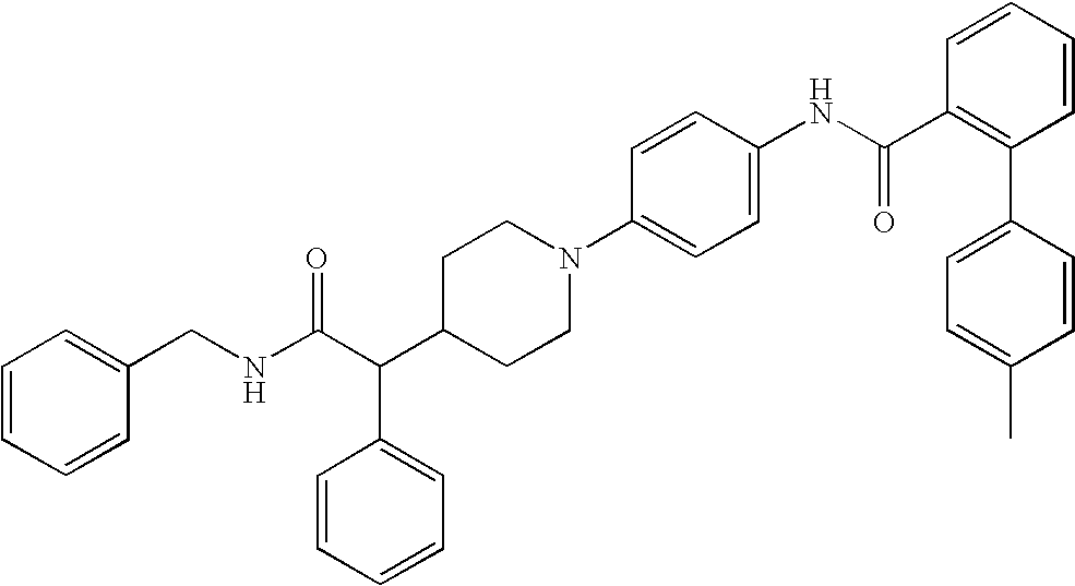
C(C(C1CCN(C2=CC=C(NC(C3=C(C4=CC=C(C)C=C4)C=CC=C3)=O)C=C2)CC1)C1=CC=CC=C1)(NCC1=CC=CC=C1)=O
